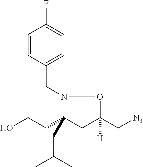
N1(CC2=CC=C(F)C=C2)C(CCO)(CC(C)C)CC([H])(C[N3])O1
